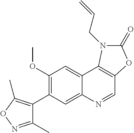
C12=CC(C3=C(C)ON=C3C)=C(OC)C=C1C1=C(C=N2)OC(=O)N1CC=C
